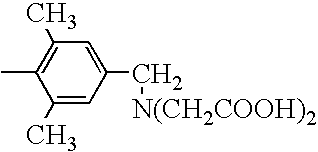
C1(C)=C(C)C(C)=CC(C[N(CH2COOH)2])=C1
